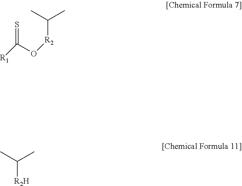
CC(C)[R2]OC([R1])=S.CC(C)[R2H]
